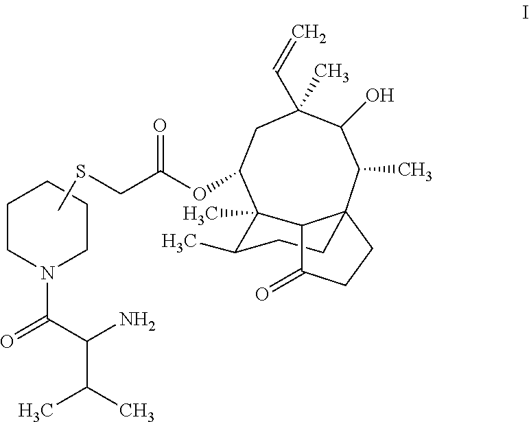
C1CN(C(=O)C(C(C)C)N)CCC1.CSCC(OC1CC(C=C)(C)C(O)C(C)C23CCC(C)C1(C)C2C(=O)CC3)=O
